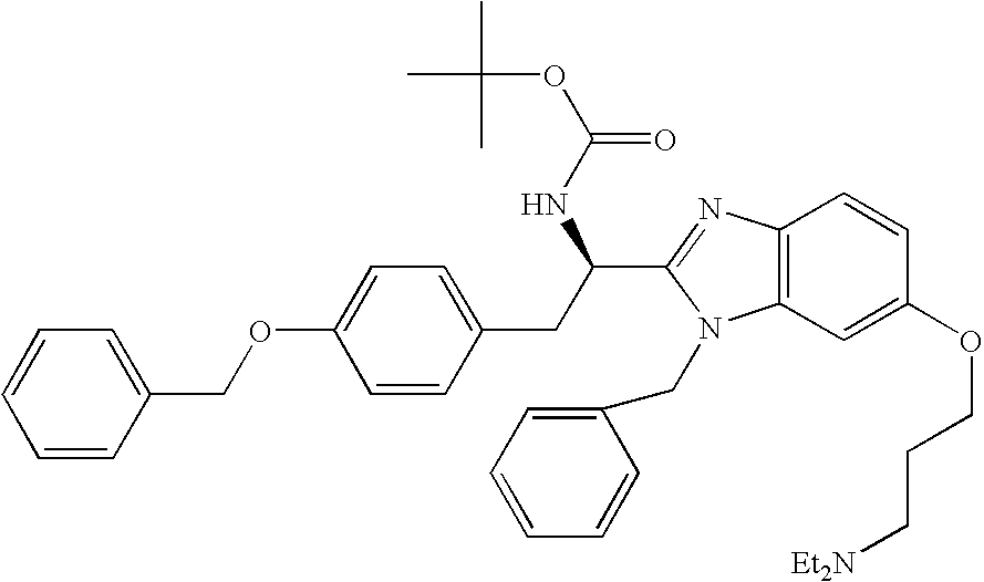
C1=CC=CC(COC2=CC=C(CC(C3=NC4=C(N3CC3=CC=CC=C3)C=C(OCCC[Et2N])C=C4)NC(OC(C)(C)C)=O)C=C2)=C1
